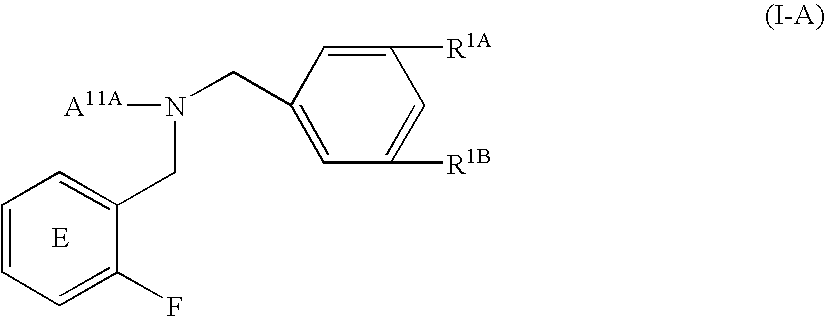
C1=CC=C(F)C(CN(CC2=CC([R1B])=CC([R1A])=C2)[A11A])=C1
